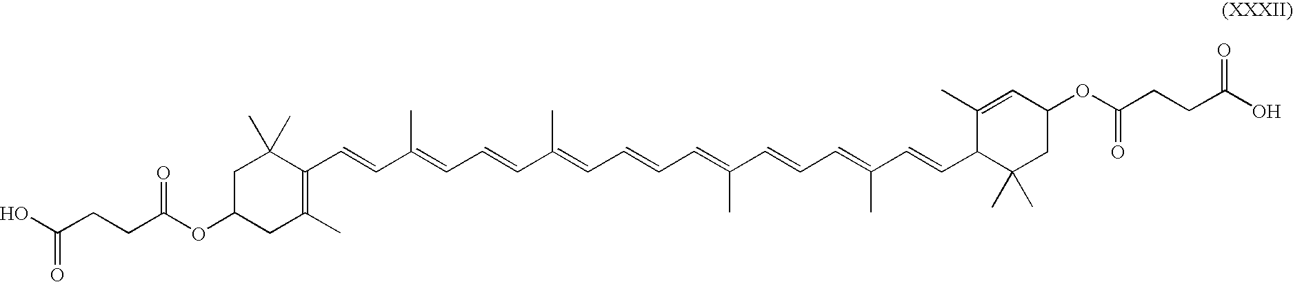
C1(C=CC(=CC=CC(=CC=CC=C(C=CC=C(C=CC2C(C)(C)CC(OC(CCC(O)=O)=O)C=C2C)C)C)C)C)=C(C)CC(OC(CCC(O)=O)=O)CC1(C)C
